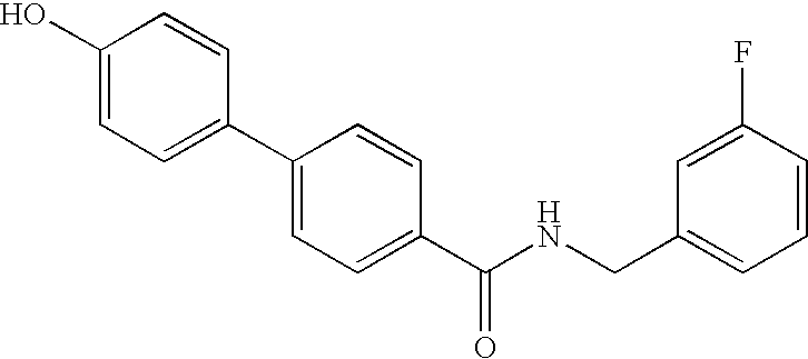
C1(C(NCC2=CC=CC(F)=C2)=O)=CC=C(C2=CC=C(O)C=C2)C=C1
